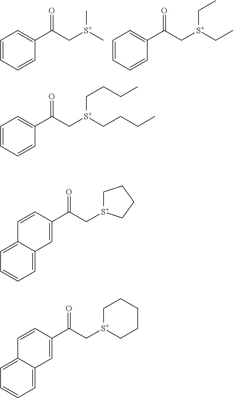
C1(C(C[S+](C)C)=O)=CC=CC=C1.C1(C(C[S+](CC)CC)=O)=CC=CC=C1.C1(C(C[S+](CCCC)CCCC)=O)=CC=CC=C1.C1(C(C[S+]2CCCC2)=O)=CC2=CC=CC=C2C=C1.C1(C(C[S+]2CCCCC2)=O)=CC2=CC=CC=C2C=C1
